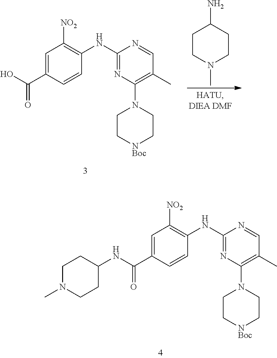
C1=C(C(O)=O)C=CC(NC2=NC(N3CC[NBoc]CC3)=C(C)C=N2)=C1[NO2].C1CN(C)CCC1N.C1=C(C(NC2CCN(C)CC2)=O)C=CC(NC2=NC(N3CC[NBoc]CC3)=C(C)C=N2)=C1[NO2]
